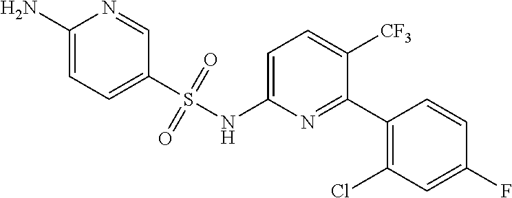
C1(N)=CC=C(S(NC2=CC=C([CF3])C(C3=C(Cl)C=C(F)C=C3)=N2)(=O)=O)C=N1
